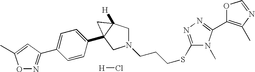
[H]Cl.C1(C2=NN=C(SCCCN3CC4([H])C(C5=CC=C(C6=NOC(C)=C6)C=C5)(C3)C4)N2C)=C(C)N=CO1
